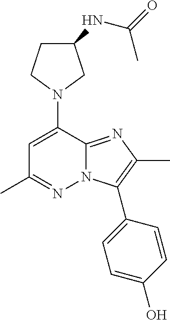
N1(C2=CC(C)=NN3C2=NC(C)=C3C2=CC=C(O)C=C2)CC(NC(=O)C)CC1
